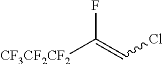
FC(=CCl)[CF3CF2CF2]
